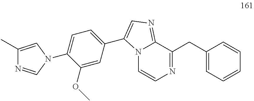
C1(N2C=NC(C)=C2)=CC=C(C2=CN=C3N2C=CN=C3CC2=CC=CC=C2)C=C1OC
